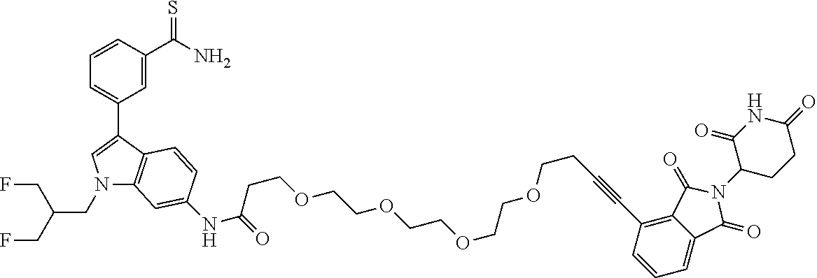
N1(CC(CF)CF)C2=C(C(C3=CC=CC(C(N)=S)=C3)=C1)C=CC(NC(=O)CCOCCOCCOCCOCCC#CC1=C3C(=CC=C1)C(=O)N(C1CCC(=O)NC1=O)C3=O)=C2
